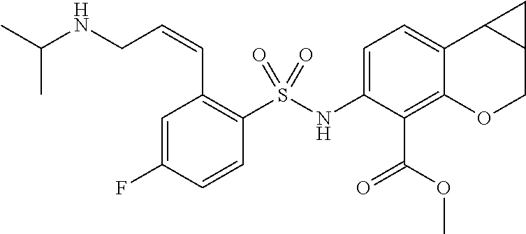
C1=C(F)C=CC(S(NC2=CC=C3C(=C2C(OC)=O)OCC2C3C2)(=O)=O)=C1C=CCNC(C)C
